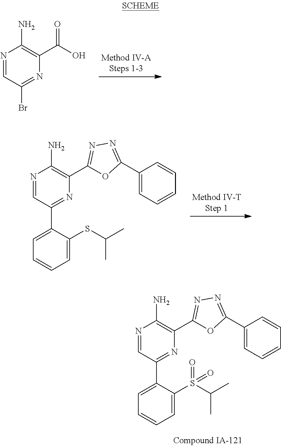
N1=CC(Br)=NC(C(O)=O)=C1N.N1=CC(C2=CC=CC=C2SC(C)C)=NC(C2=NN=C(C3=CC=CC=C3)O2)=C1N.N1=CC(C2=CC=CC=C2S(C(C)C)(=O)=O)=NC(C2=NN=C(C3=CC=CC=C3)O2)=C1N
